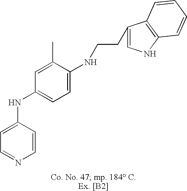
C1=C(NC2=CC=C(NCCC3=CNC4=C3C=CC=C4)C(C)=C2)C=CN=C1
